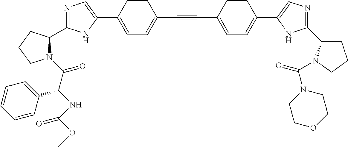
N1=C(C2N(C(C(NC(OC)=O)C3=CC=CC=C3)=O)CCC2)NC(C2=CC=C(C#CC3=CC=C(C4=CN=C(C5CCCN5C(=O)N5CCOCC5)N4)C=C3)C=C2)=C1
